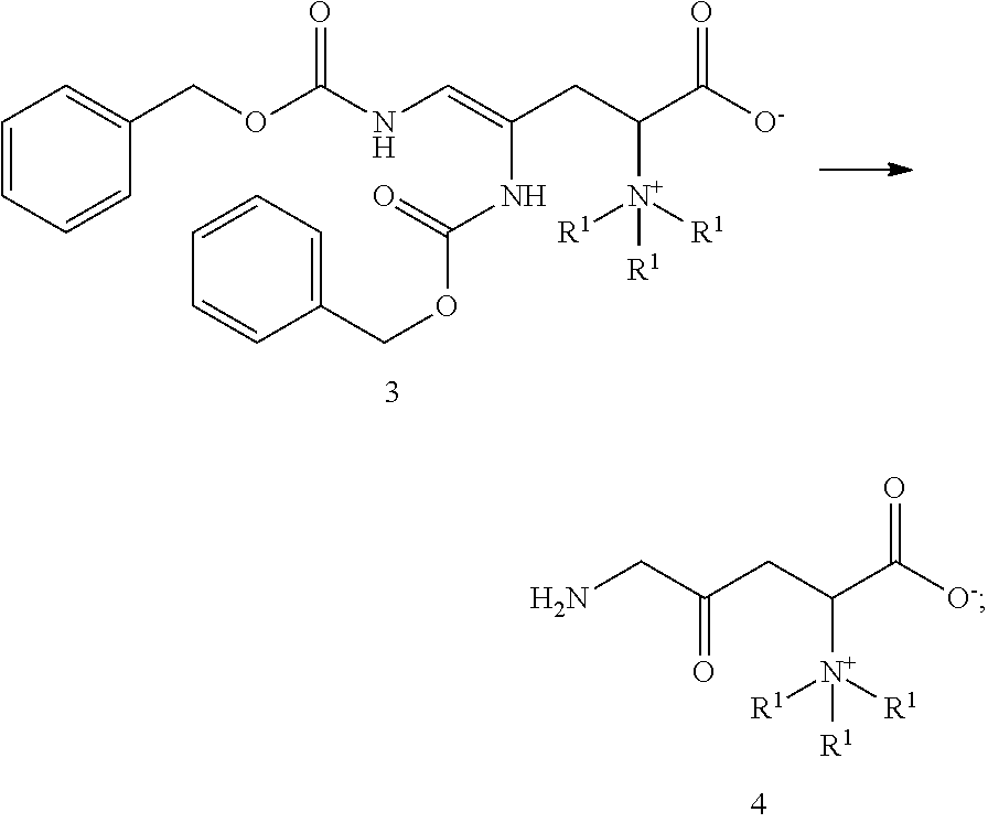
C(CC(C([O-])=O)[N+]([R1])([R1])[R1])(=CNC(OCC1=CC=CC=C1)=O)NC(OCC1=CC=CC=C1)=O.C(CC(C([O-])=O)[N+]([R1])([R1])[R1])(CN)=O
